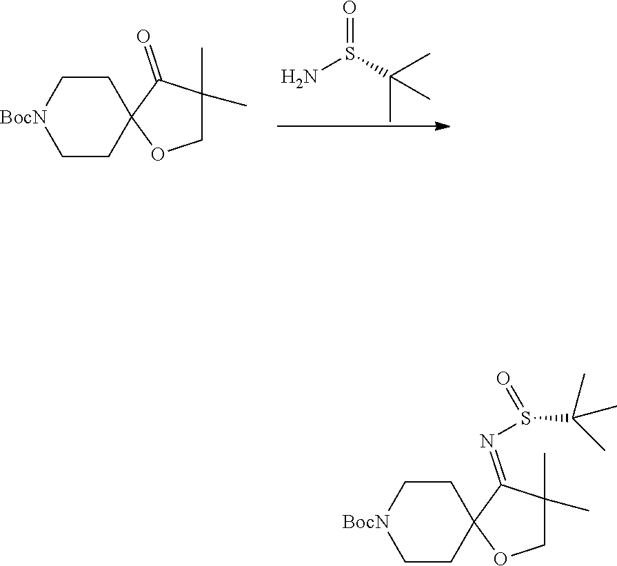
NS(C(C)(C)C)=O.C1C[BocN]CCC12OCC(C)(C)C2=O.C1C[BocN]CCC12OCC(C)(C)C2=NS(C(C)(C)C)=O
